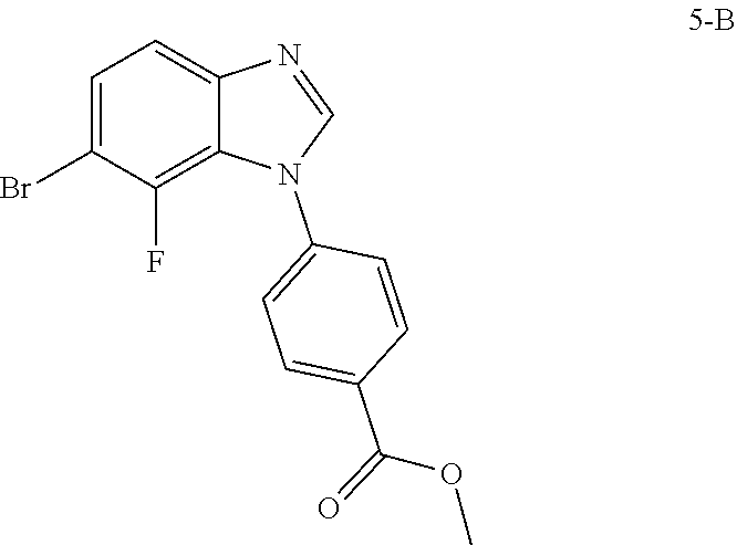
C1=C(Br)C(F)=C2C(=C1)N=CN2C1=CC=C(C(OC)=O)C=C1
